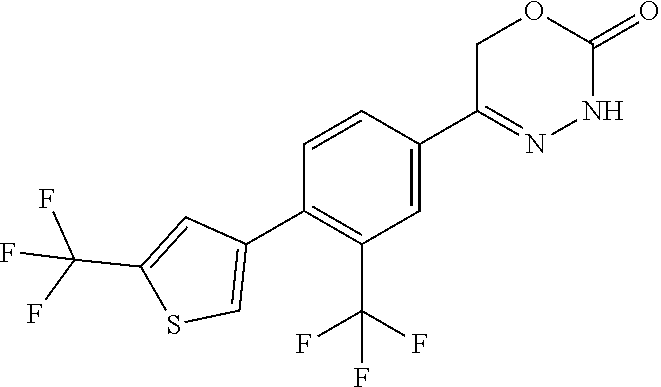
C1=CC(C2=CSC(C(F)(F)F)=C2)=C(C(F)(F)F)C=C1C1=NNC(=O)OC1
